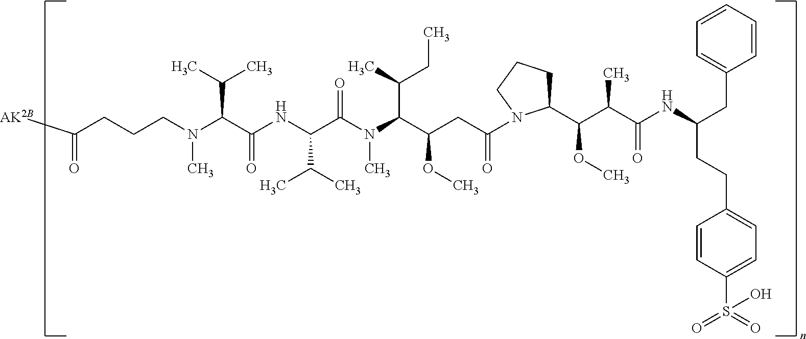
N(C(C(NC(C(C)C)C(N(C)C(C(C)CC)C(CC(=O)N1C(C(C(C(=O)NC(CCC2=CC=C(S(=O)(=O)O)C=C2)CC2=CC=CC=C2)C)OC)CCC1)OC)=O)=O)C(C)C)(C)CCCC([AK2B])=O
